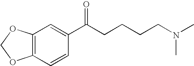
C12=C(C=CC(C(CCCCN(C)C)=O)=C1)OCO2
